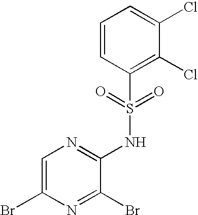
C1=C(Br)N=C(Br)C(NS(C2=C(Cl)C(Cl)=CC=C2)(=O)=O)=N1
